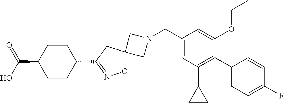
C1N(CC2=CC(C3CC3)=C(C3=CC=C(F)C=C3)C(OCC)=C2)CC12ON=C(C1CCC(C(=O)O)CC1)C2
